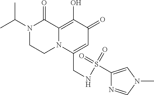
N1(C(C)C)CCN2C(=C(O)C(=O)C=C2CNS(=O)(=O)C2=CN(C)C=N2)C1=O
